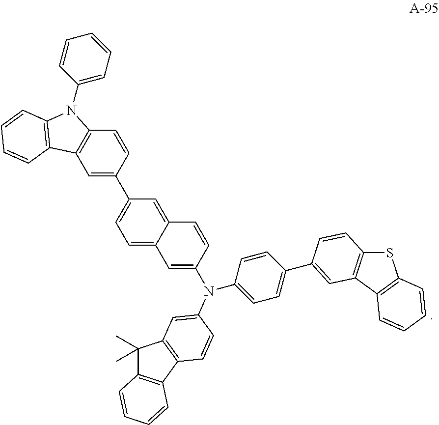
C12=C(C3=C(C=C(N(C4=CC=C(C5=CC6=C(SC7=C6C=CC=C7)C=C5)C=C4)C4=CC5=CC=C(C6=CC7=C(C=C6)N(C6=CC=CC=C6)C6=C7C=CC=C6)C=C5C=C4)C=C3)C1(C)C)C=CC=C2
